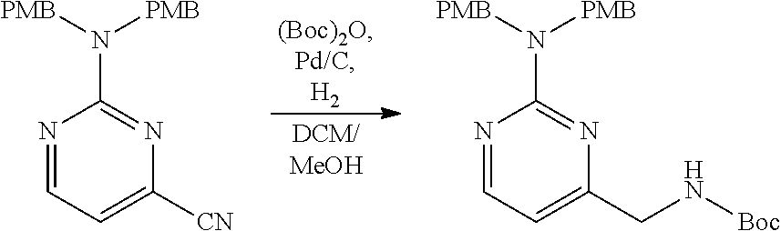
N1=CC=C([CN])N=C1N([PMB])[PMB].N1=CC=C(CN[Boc])N=C1N([PMB])[PMB]
